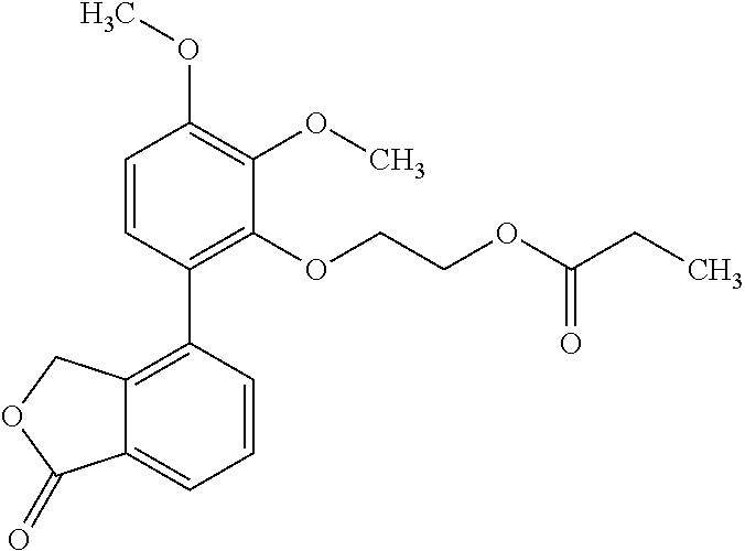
C1=CC(C2=C3C(=CC=C2)C(=O)OC3)=C(OCCOC(CC)=O)C(OC)=C1OC
